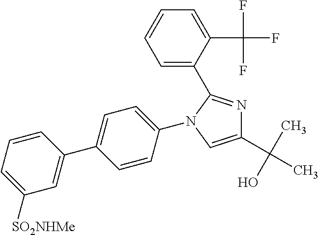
C1(C(C)(O)C)=CN(C2=CC=C(C3=CC([SO2NHMe])=CC=C3)C=C2)C(C2=CC=CC=C2C(F)(F)F)=N1
